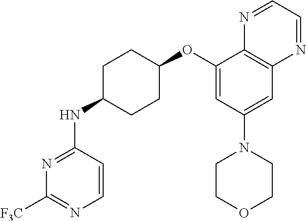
C1(OC2CCC(NC3=NC([F3C])=NC=C3)CC2)=CC(N2CCOCC2)=CC2=C1N=CC=N2
